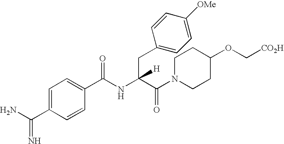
C1=C(C(N)=N)C=CC(C(NC(C(=O)N2CCC(OC[CO2H])CC2)(CC2=CC=C([OMe])C=C2)[H])=O)=C1
